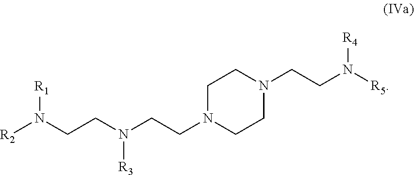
[R2]N(CCN([R3])CCN1CCN(CCN([R5])[R4])CC1)[R1]
